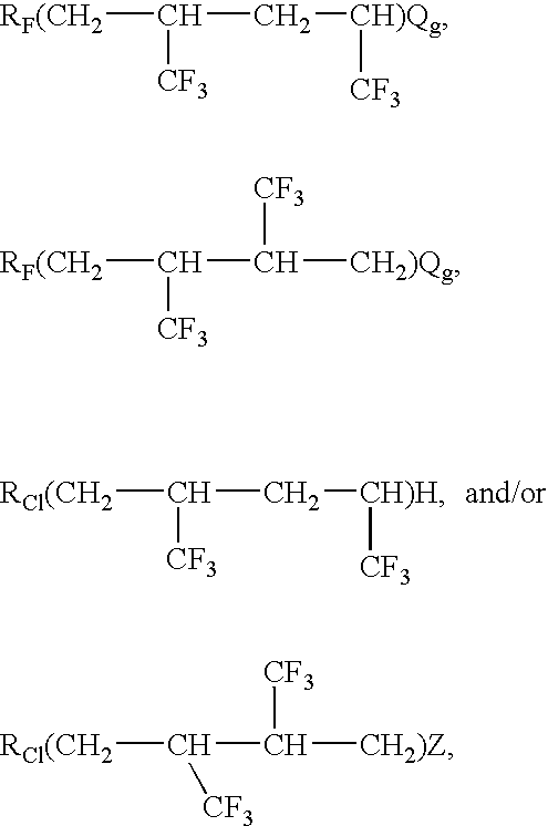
[RCl(CH2]C(C[CH)H][CF3])[CF3].[RF(CH2]C(C[CH)Qg][CF3])[CF3].[RF(CH2]C(C([CH2)Qg])[CF3])[CF3].[RCl(CH2]C(C([CH2)Z])[CF3])[CF3]
